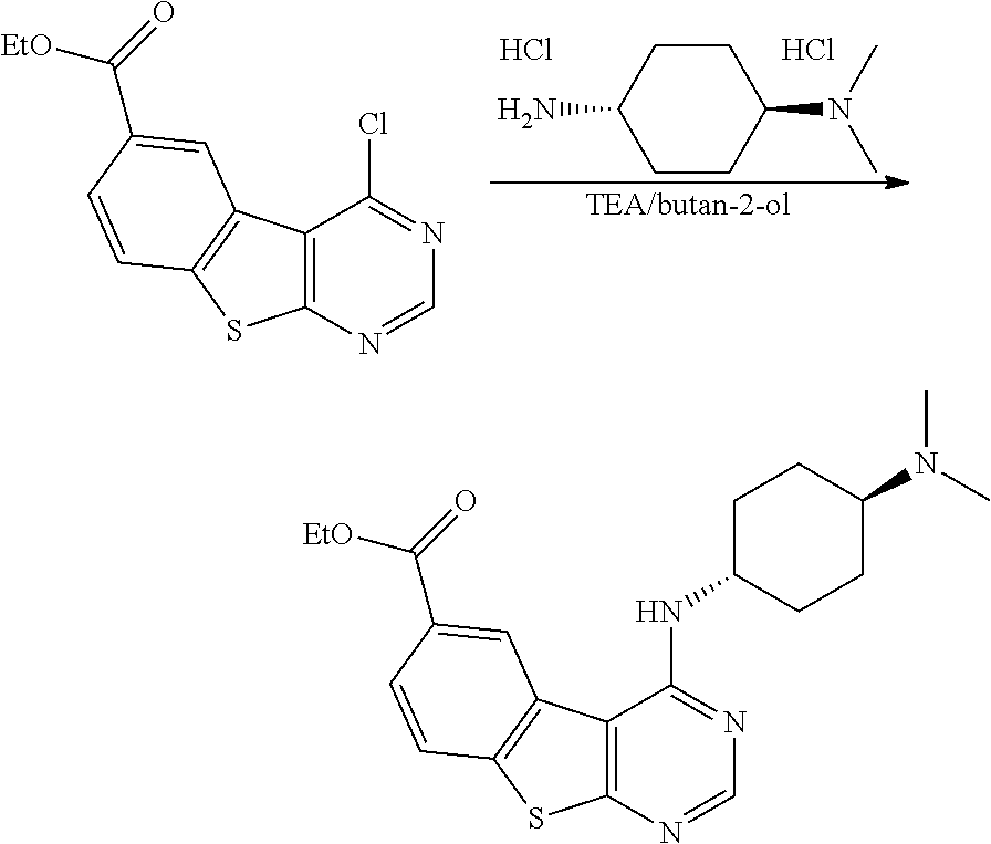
C1CC(N(C)C)CCC1N.Cl.Cl.C12=C(N=CN=C1Cl)SC1=C2C=C(C(=O)[EtO])C=C1.C12=C(N=CN=C1NC1CCC(N(C)C)CC1)SC1=C2C=C(C(=O)[EtO])C=C1
